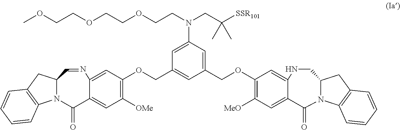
C1=CC2=C(C=C1)CC1N2C(=O)C2=CC([OMe])=C(OCC3=CC(COC4=C([MeO])C=C5C(=O)N6C7=C(C=CC=C7)CC6CNC5=C4)=CC(N(CCOCCOCCOC)CC([SSR101])(C)C)=C3)C=C2N=C1
